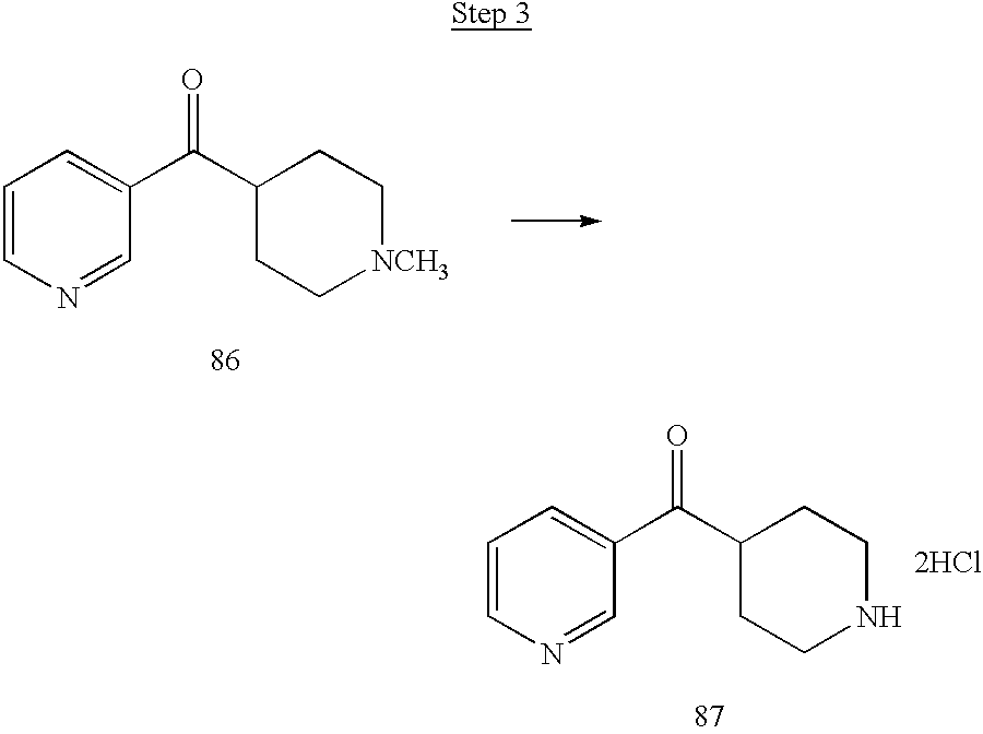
C1=CN=CC(C(C2CC[NCH3]CC2)=O)=C1.C1=CN=CC(C(C2CCNCC2)=O)=C1.[2HCl]
